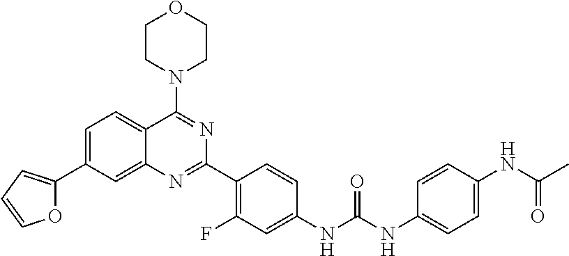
O1C(C2=CC=C3C(=C2)N=C(C2=C(F)C=C(NC(NC4=CC=C(NC(C)=O)C=C4)=O)C=C2)N=C3N2CCOCC2)=CC=C1
